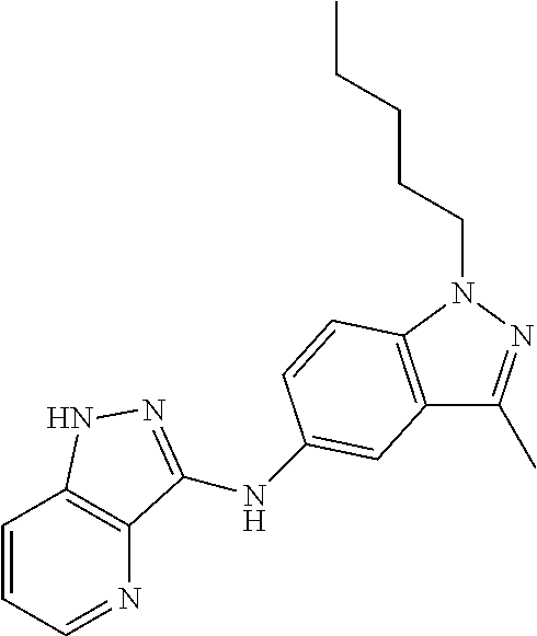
N1=CC=CC2=C1C(NC1=CC3=C(N(CCCCC)N=C3C)C=C1)=NN2
